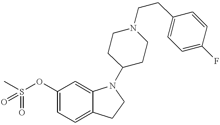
C1(OS(C)(=O)=O)=CC=C2C(=C1)N(C1CCN(CCC3=CC=C(F)C=C3)CC1)CC2
